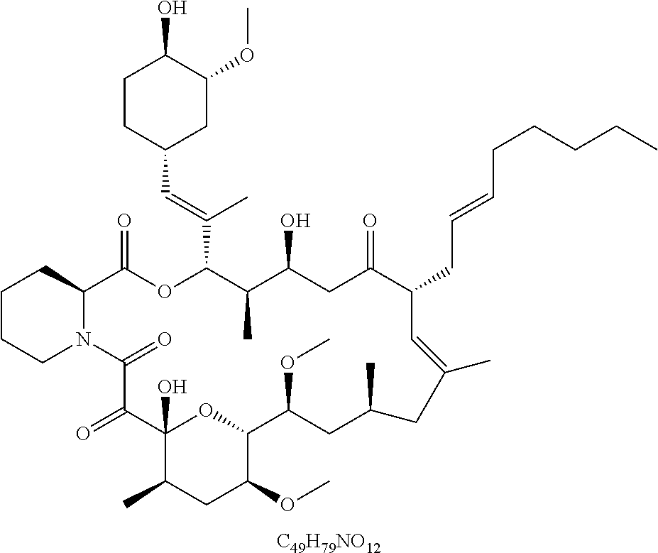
[C49H79NO12].C1CCN2C(C1)C(=O)OC(C(=CC1CC(OC)C(O)CC1)C)C(C)C(O)CC(=O)C(CC=CCCCCC)C=C(C)CC(C)CC(OC)C1OC(O)(C(=O)C2=O)C(C)CC1OC
